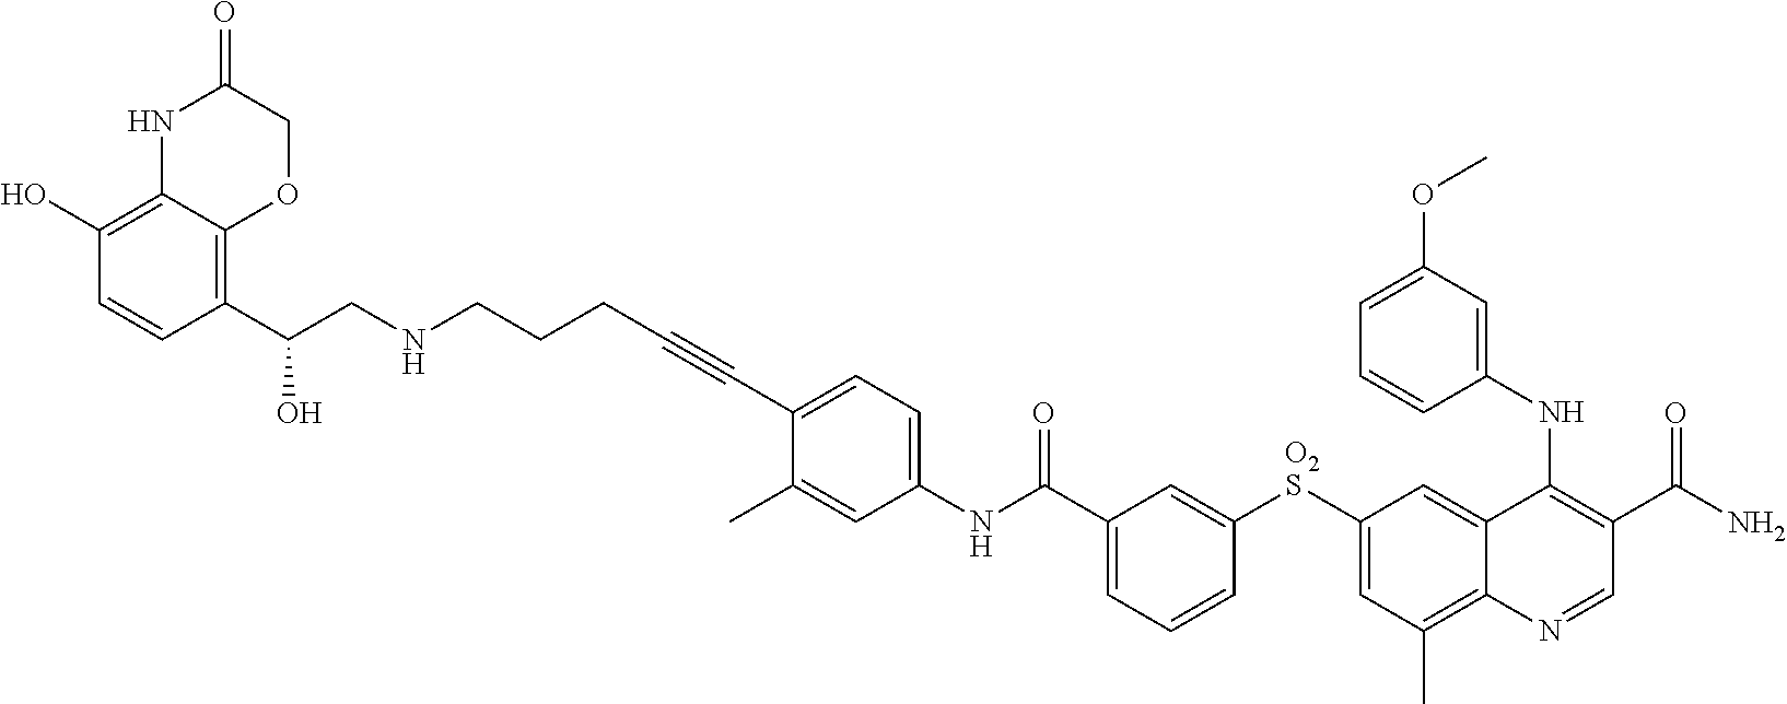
[O2S](C1=CC(C)=C2C(=C1)C(NC1=CC(OC)=CC=C1)=C(C(N)=O)C=N2)C1=CC(C(NC2=CC=C(C#CCCCNCC(O)C3=C4C(=C(O)C=C3)NC(=O)CO4)C(C)=C2)=O)=CC=C1
